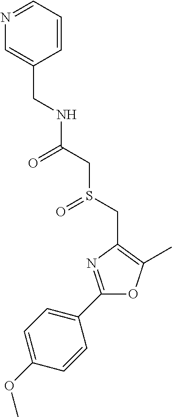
C(C1=CN=CC=C1)NC(CS(CC1=C(C)OC(C2=CC=C(OC)C=C2)=N1)=O)=O
